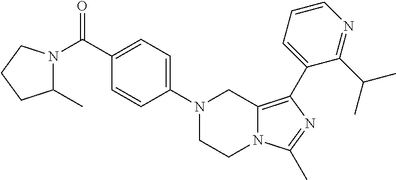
N1(C2=CC=C(C(=O)N3C(C)CCC3)C=C2)CCN2C(=C(C3=CC=CN=C3C(C)C)N=C2C)C1
